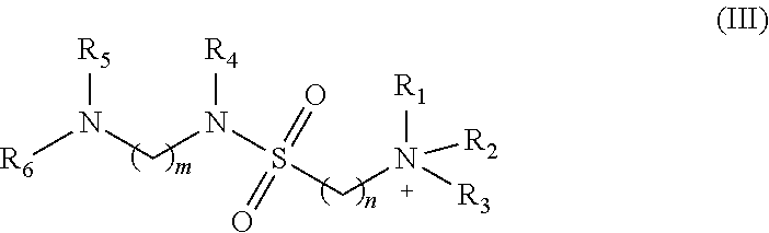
[R6]N(CN(S(CN([R3])([R1])[R2])(=O)=O)[R4])[R5]
